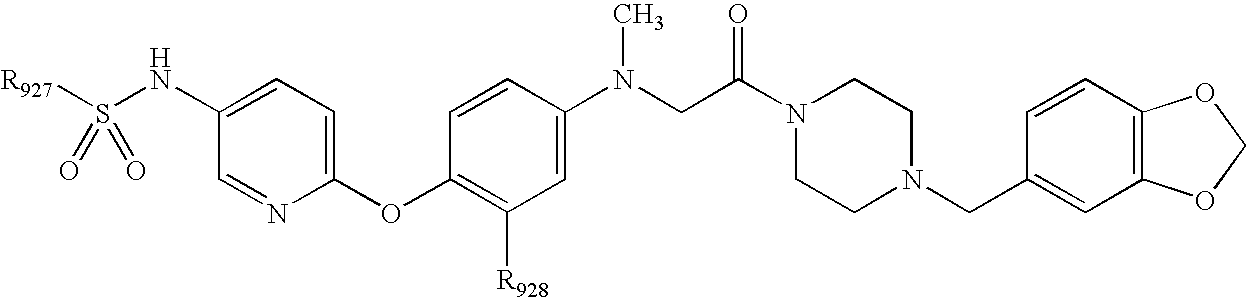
[R927]S(=O)(NC1=CC=C(OC2=C([R928])C=C(N(C)CC(=O)N3CCN(CC4=CC5=C(C=C4)OCO5)CC3)C=C2)N=C1)=O
